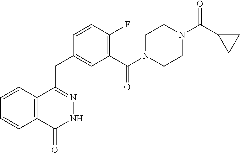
C12=C(C=CC=C1)C(CC1=CC(C(N3CCN(C(C4CC4)=O)CC3)=O)=C(F)C=C1)=NNC2=O
